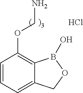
C1=CC=C2C(=C1OCN)B(O)OC2.Cl
